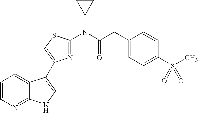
C1=CN=C2C(=C1)C(C1=CSC(N(C(CC3=CC=C(S(C)(=O)=O)C=C3)=O)C3CC3)=N1)=CN2
